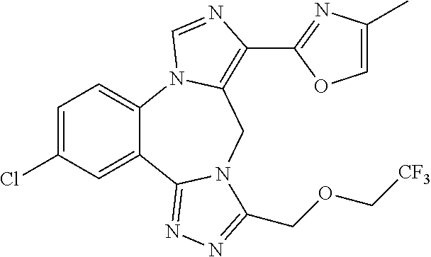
C12=CC=C(Cl)C=C1C1=NN=C(COC[CF3])N1CC1=C(C3=NC(C)=CO3)N=CN21
